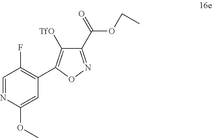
C1=NC(OC)=CC(C2=C([TfO])C(C(OCC)=O)=NO2)=C1F
